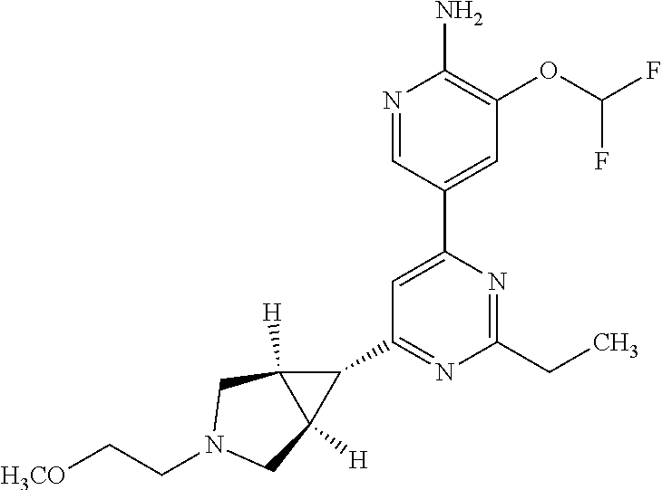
N1=CC(C2=CC(C3C4([H])C3([H])CN(CC[H3CO])C4)=NC(CC)=N2)=CC(OC(F)F)=C1N
